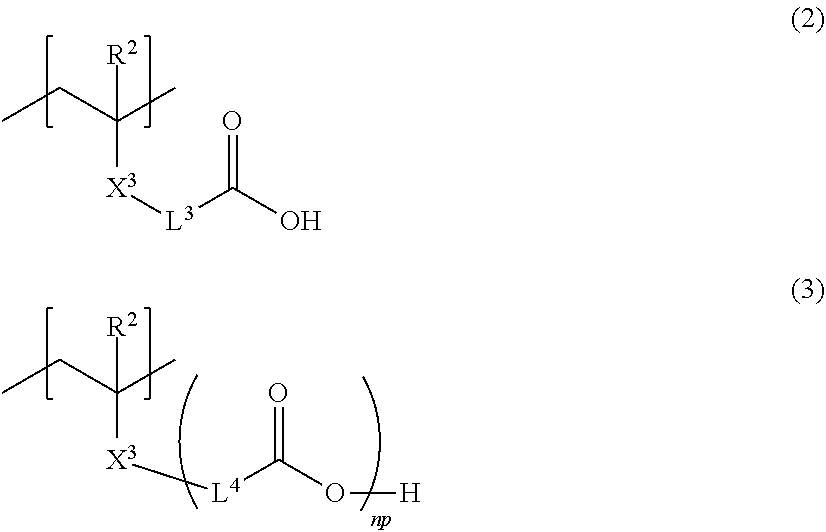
CCC(C)([R2])[X3][L3]C(O)=O.CCC(C)([R2])[X3][L4]C(O[H])=O
